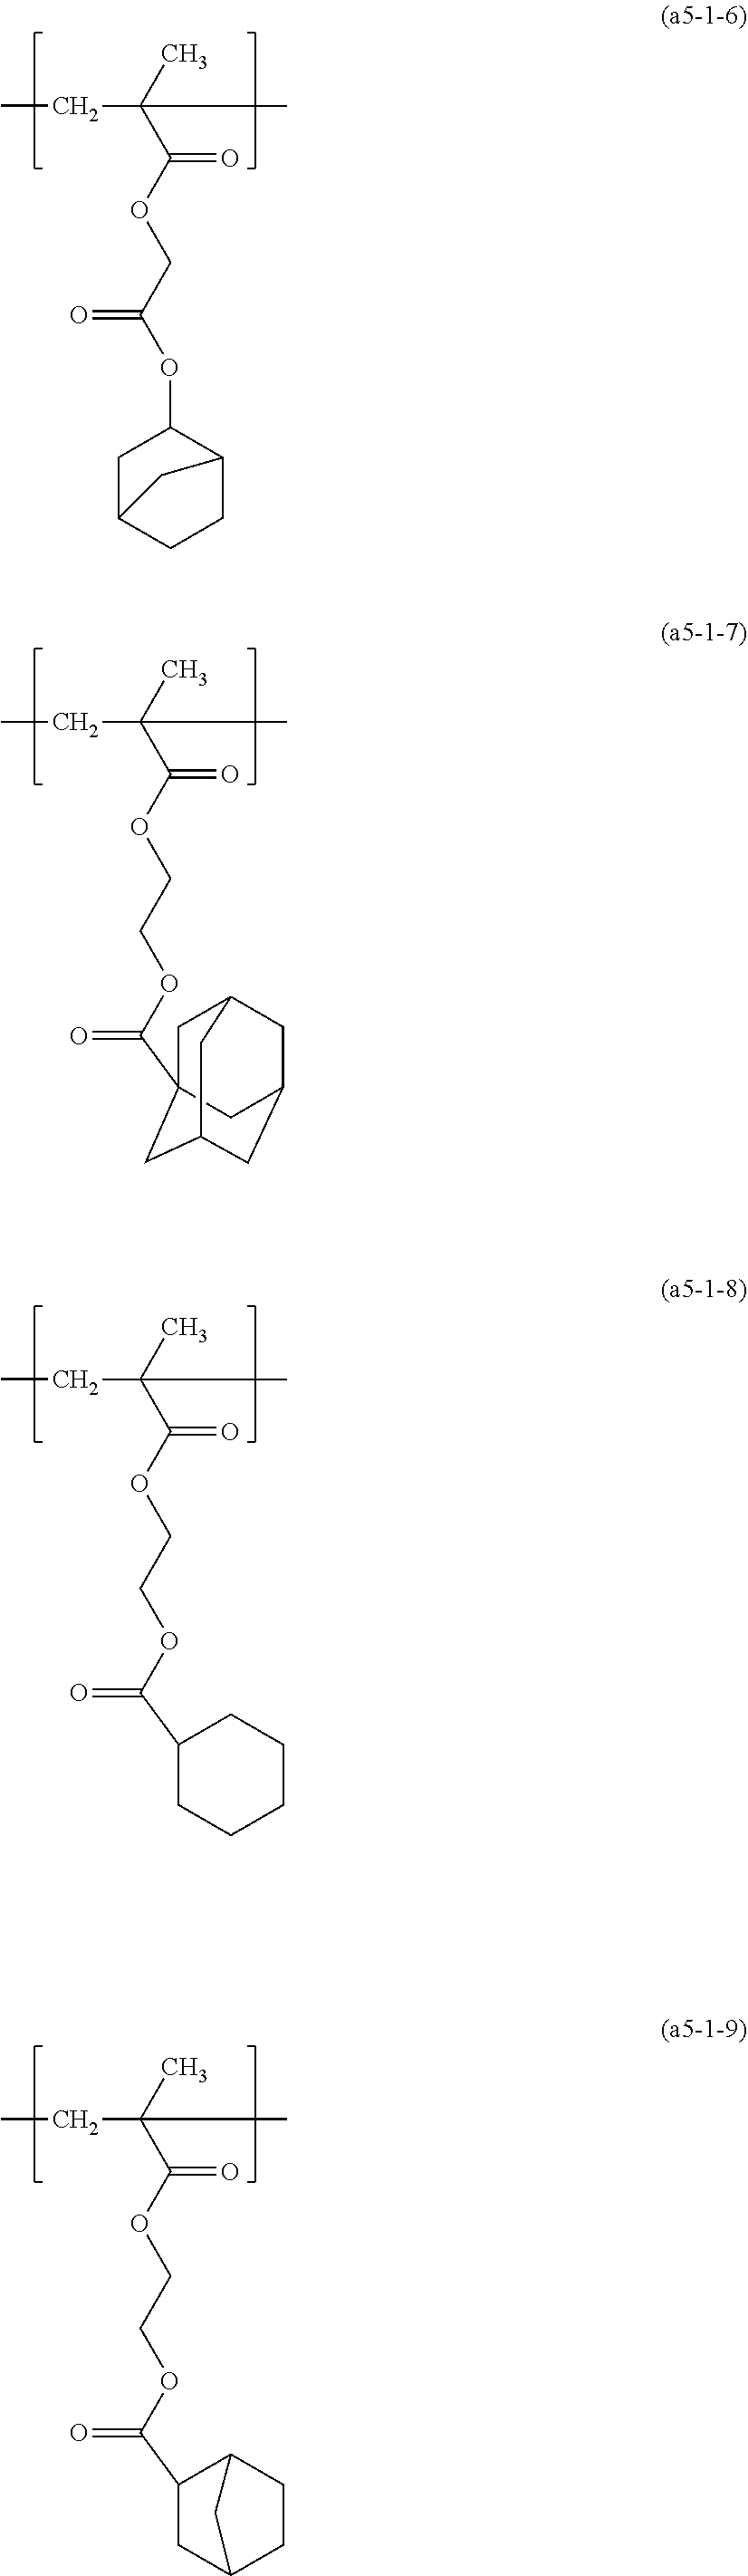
CCC(C)(C(OCCOC(=O)C12CC3CC(CC(C1)C3)C2)=O)C.CCC(C)(C(OCCOC(=O)C1CCCCC1)=O)C.CCC(C)(C(OCCOC(=O)C1CC2CCC1C2)=O)C.CCC(C)(C(OCC(OC1CC2CCC1C2)=O)=O)C
